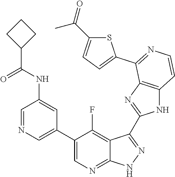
C1=NC=C(C2=CN=C3C(=C2F)C(C2=NC4=C(N2)C=CN=C4C2=CC=C(C(=O)C)S2)=N[N H]3)C=C1NC(C1CCC1)=O
